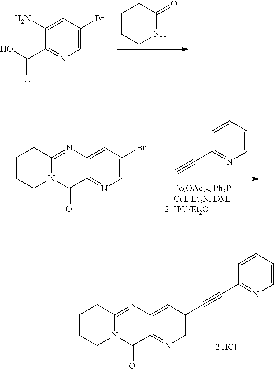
C1(C#C)=NC=CC=C1.C12=NC=C(Br)C=C1N=C1N(C2=O)CCCC1.C1CCNC(=O)C1.C1(C(O)=O)=NC=C(Br)C=C1N.C12=NC=C(C#CC3=NC=CC=C3)C=C1N=C1N(C2=O)CCCC1
